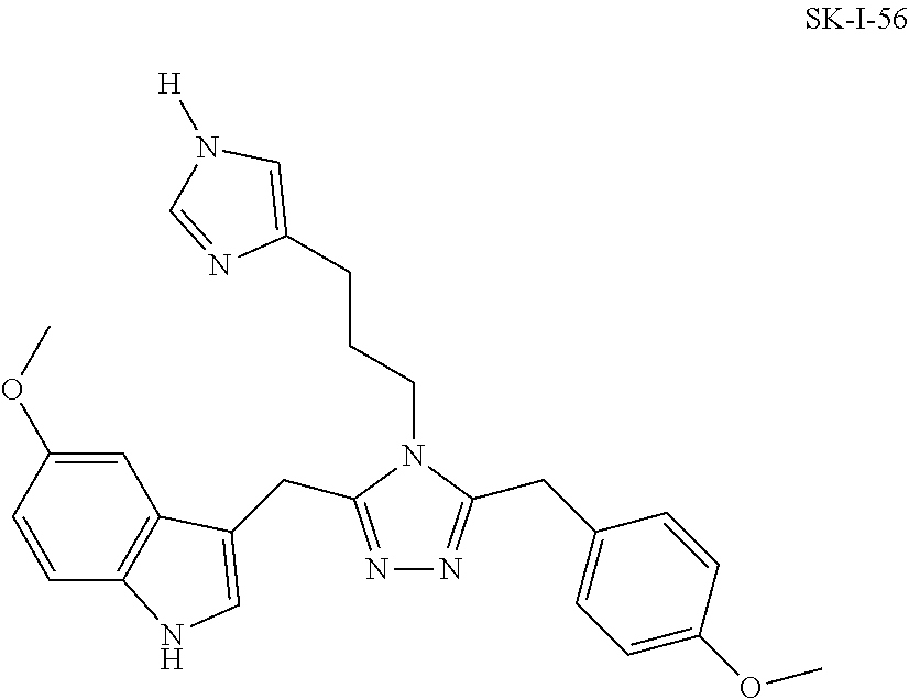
N1=C(CC2=CNC3=C2C=C(OC)C=C3)N(CCCC2=CN([H])C=N2)C(CC2=CC=C(OC)C=C2)=N1
